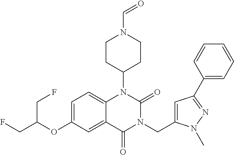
C1=C(OC(CF)CF)C=C2C(=C1)N(C1CCN(C=O)CC1)C(=O)N(CC1=CC(C3=CC=CC=C3)=NN1C)C2=O
